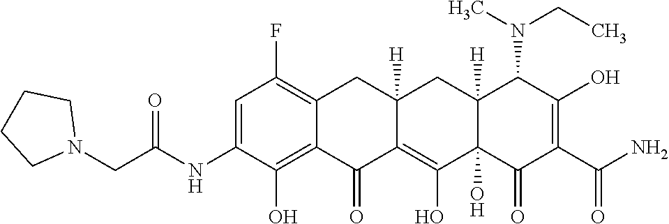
C12=C(O)C(NC(CN3CCCC3)=O)=CC(F)=C1CC1([H])C(=C(O)C3(O)C([H])(C1)C(N(CC)C)C(O)=C(C(N)=O)C3=O)C2=O
